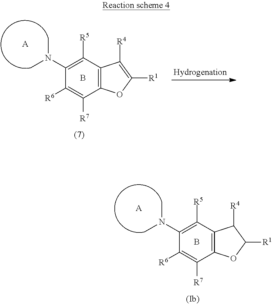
C12=C(C([R5])=C(N(C)C)C([R6])=C1[R7])C([R4])C([R1])O2.B.[A].C12=C(C([R5])=C(N(C)C)C([R6])=C1[R7])C([R4])=C([R1])O2.B.[A]
